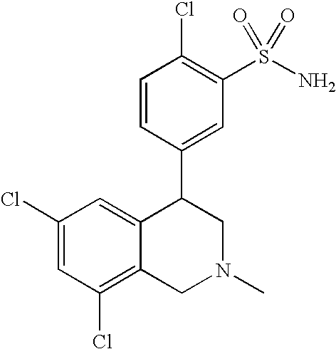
C1(Cl)=CC(Cl)=C2C(=C1)C(C1=CC(S(N)(=O)=O)=C(Cl)C=C1)CN(C)C2
